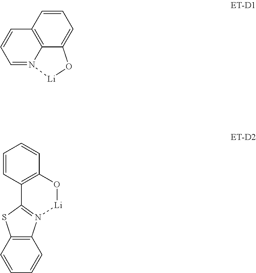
C12=C3C(=CC=C1)O[Li]N3=CC=C2.C1=CC2=C(C=C1)O[Li]N1=C2SC2=C1C=CC=C2
